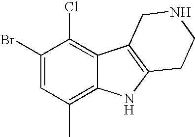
C1(Br)=CC(C)=C2C(=C1Cl)C1=C(N2)CCNC1
